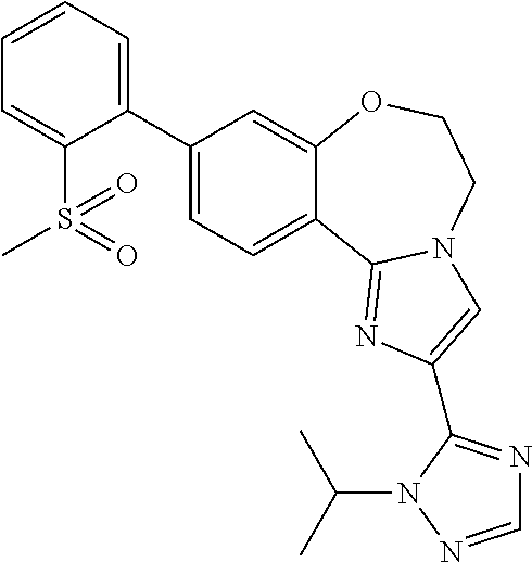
C1(C2=CC=CC=C2S(C)(=O)=O)=CC=C2C(=C1)OCCN1C2=NC(C2=NC=NN2C(C)C)=C1
